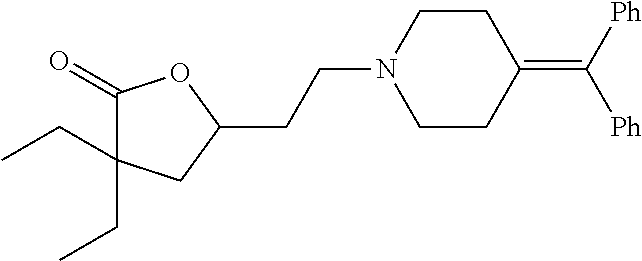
C1(=O)C(CC)(CC)CC(CCN2CCC(=C([Ph])[Ph])CC2)O1
